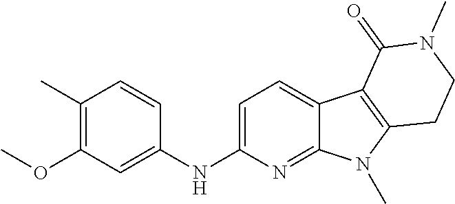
C1(NC2=CC(OC)=C(C)C=C2)=CC=C2C(=N1)N(C)C1=C2C(=O)N(C)CC1
